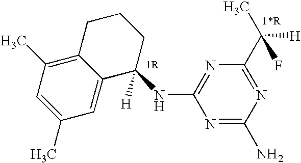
C12=C(C)C=C(C)C=C1C(NC1=NC(C(C)([H])F)=NC(N)=N1)([H])CCC2
